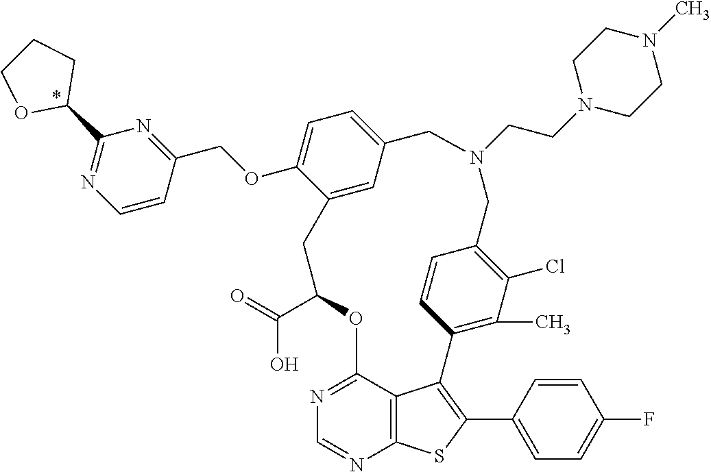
C1(C(=O)O)OC2=NC=NC3=C2C(=C(C2=CC=C(F)C=C2)S3)C2=C(C)C(Cl)=C(C=C2)CN(CCN2CCN(C)CC2)CC2=CC=C(OCC3=NC(C4CCCO4)=NC=C3)C(=C2)C1
